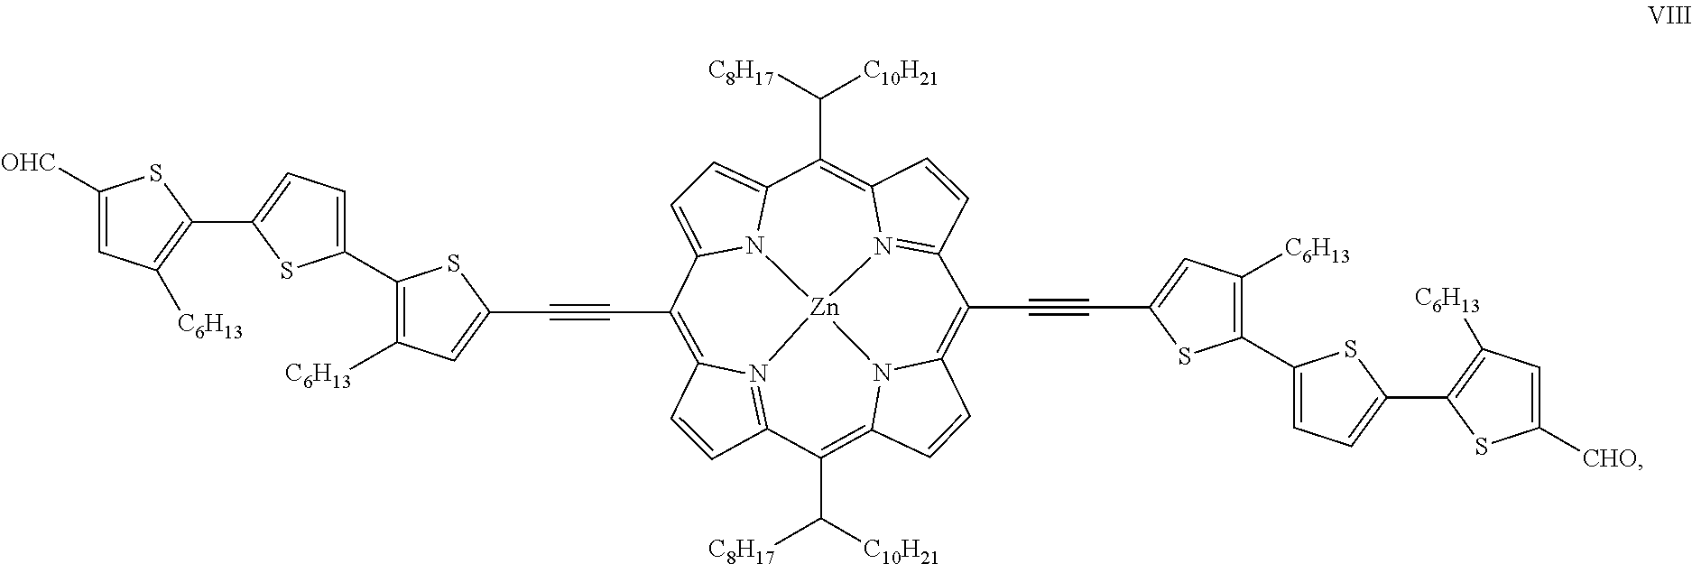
C1=CC2=N3C1=C(C#CC1=CC([C6H13])=C(C4=CC=C(C5=C([C6H13])C=C([OHC])S5)S4)S1)C1=CC=C4N1[Zn]31N3=C(C=CC3=C4C([C8H17])[C10H21])C(C#CC3=CC([C6H13])=C(C4=CC=C(C5=C([C6H13])C=C([CHO])S5)S4)S3)=C3C=CC(=C2C([C10H21])[C8H17])N31
